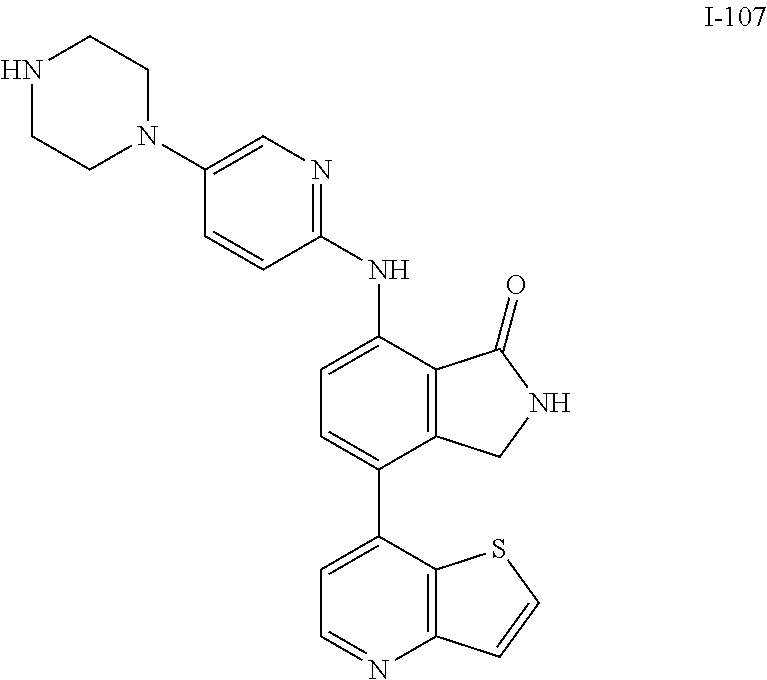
C1(C2=CC=NC3=C2SC=C3)=CC=C(NC2=NC=C(N3CCNCC3)C=C2)C2=C1CNC2=O
